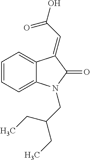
C1=C2C(=CC=C1)N(CC(CC)CC)C(=O)C2=CC(=O)O
